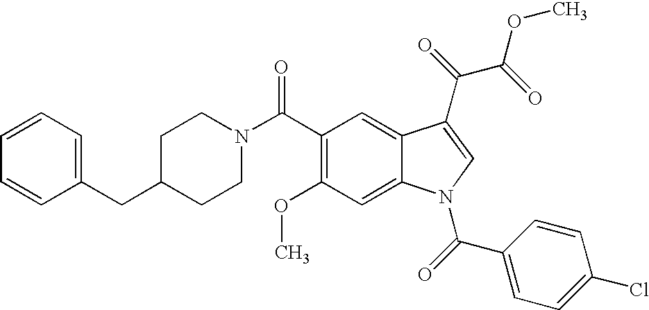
C1=CC=C(CC2CCN(C(=O)C3=C(OC)C=C4C(=C3)C(C(C(OC)=O)=O)=CN4C(C3=CC=C(Cl)C=C3)=O)CC2)C=C1
